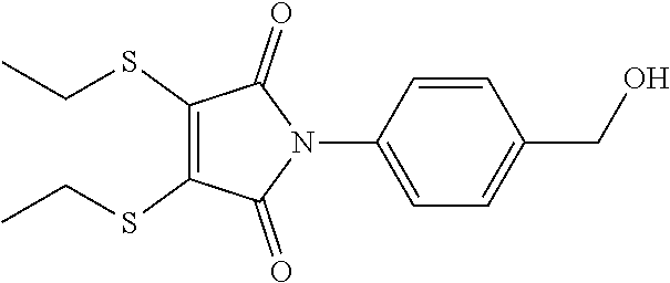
C1=CC(N2C(=O)C(SCC)=C(SCC)C2=O)=CC=C1CO
